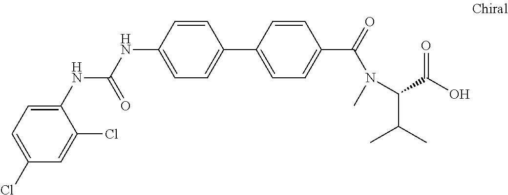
N(C1=CC=C(C2=CC=C(C(N(C)C(C(O)=O)C(C)C)=O)C=C2)C=C1)C(=O)NC1=CC=C(Cl)C=C1Cl
